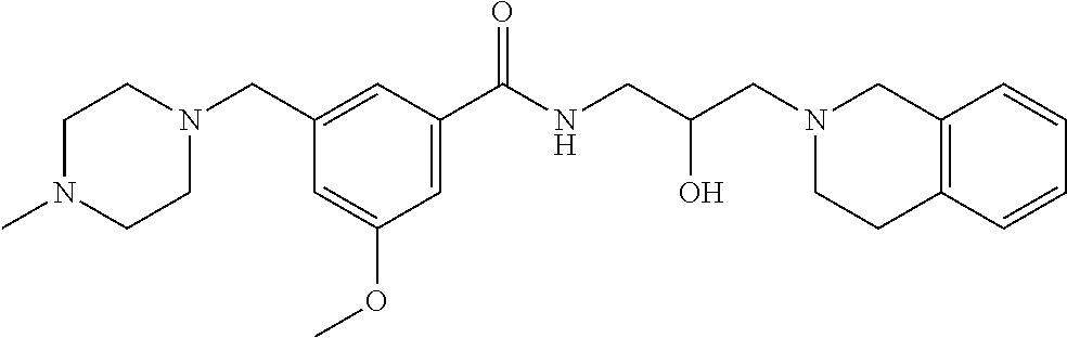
C1=C(C(NCC(CN2CC3=C(CC2)C=CC=C3)O)=O)C=C(CN2CCN(C)CC2)C=C1OC
